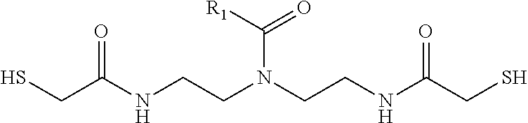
SCC(NCCN(CCNC(CS)=O)C([R1])=O)=O
